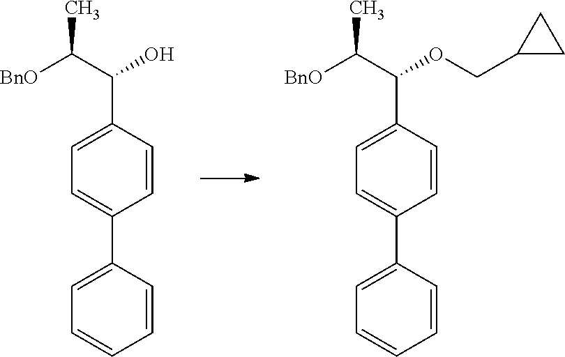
C1(C(C([BnO])C)O)=CC=C(C2=CC=CC=C2)C=C1.C1(C(C([BnO])C)OCC2CC2)=CC=C(C2=CC=CC=C2)C=C1
